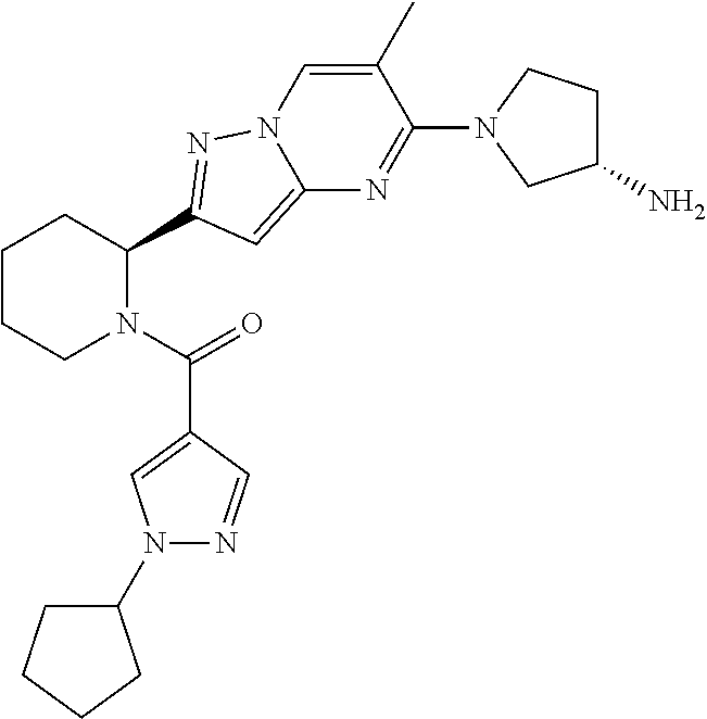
C1CCN(C(=O)C2=CN(C3CCCC3)N=C2)C(C2=NN3C(=C2)N=C(N2CC(N)CC2)C(C)=C3)C1
